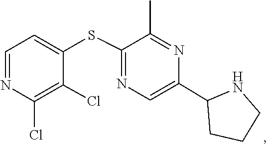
C1(C2=CN=C(SC3=CC=NC(Cl)=C3Cl)C(C)=N2)CCCN1
